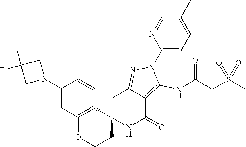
C12(NC(=O)C3=C(NC(CS(C)(=O)=O)=O)N(C4=CC=C(C)C=N4)N=C3C1)CCOC1=C2C=CC(N2CC(F)(F)C2)=C1
